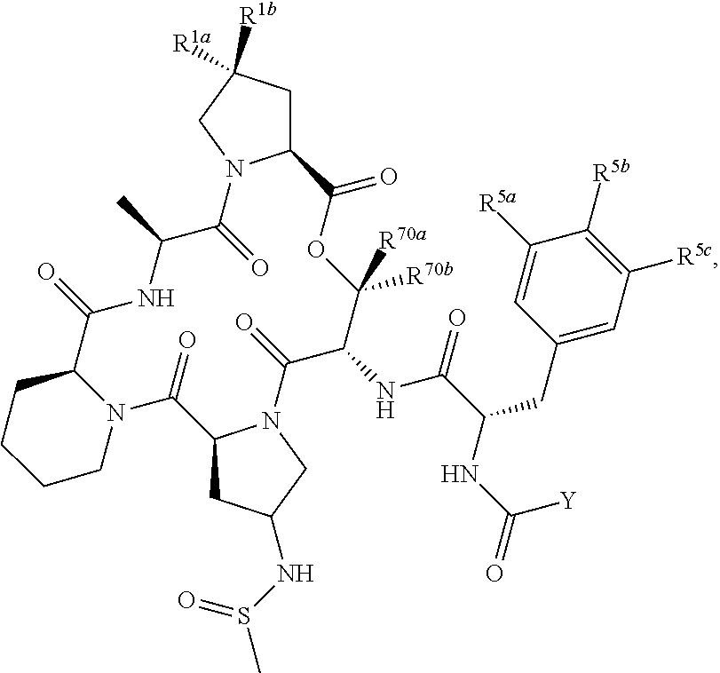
C12CC([R1a])([R1b])CN1C(=O)C(C)NC(=O)C1N(C(=O)C3CC(NS(C)=O)CN3C(=O)C(NC(=O)C(CC3=CC([R5c])=C([R5b])C([R5a])=C3)NC([Y])=O)C([R70b])([R70a])OC2=O)CCCC1
